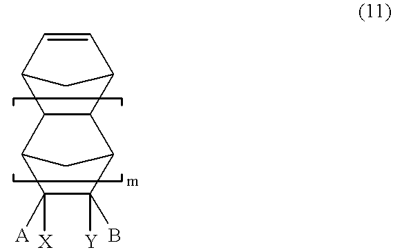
C1([Y])(B)C2C3C(C(C1([X])[A])C2)C1C=CC3C1
